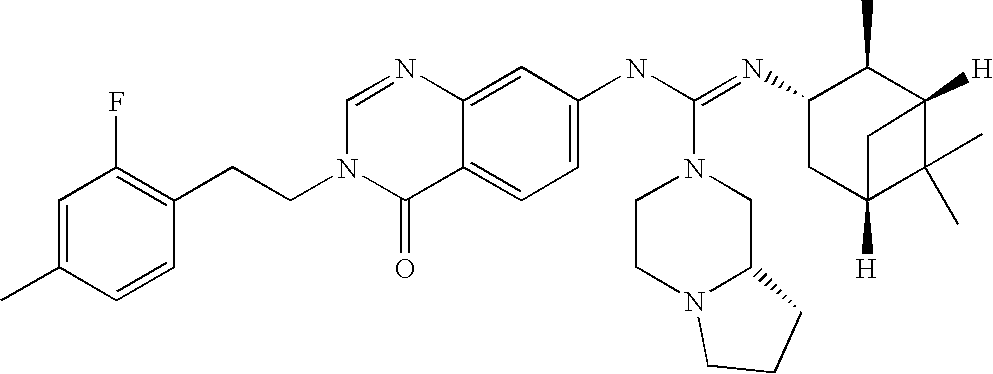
C1=C(C)C=CC(CCN2C(=O)C3=CC=C(NC(=NC4CC5([H])C(C)(C)C([H])(C4C)C5)N4CC5N(CC4)CCC5)C=C3N=C2)=C1F
